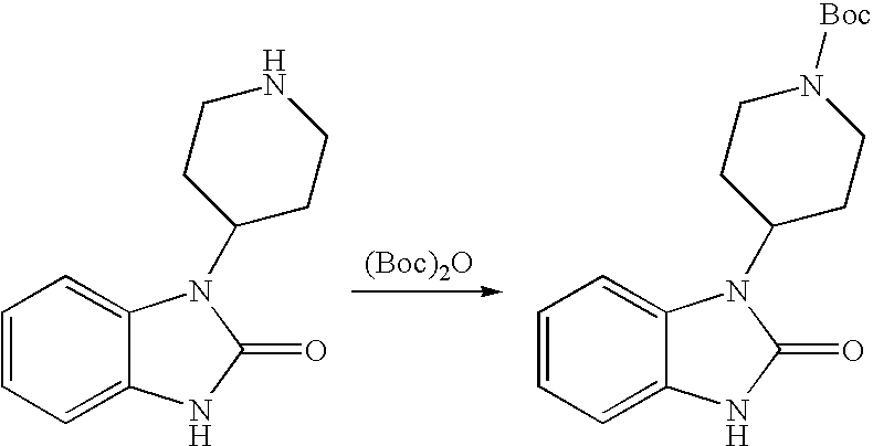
C12=CC=CC=C1N(C1CCNCC1)C(=O)N2.[(Boc)2O].C12=CC=CC=C1N(C1CCN([Boc])CC1)C(=O)N2
